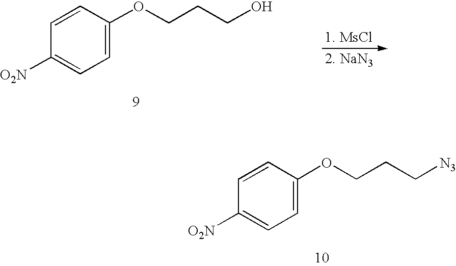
[O2N]C1=CC=C(OCCC[N3])C=C1.[O2N]C1=CC=C(OCCCO)C=C1
